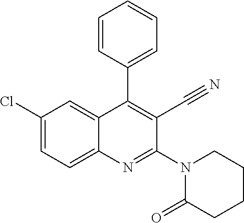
C1(Cl)=CC=C2C(=C1)C(C1=CC=CC=C1)=C(C#N)C(N1C(=O)CCCC1)=N2
